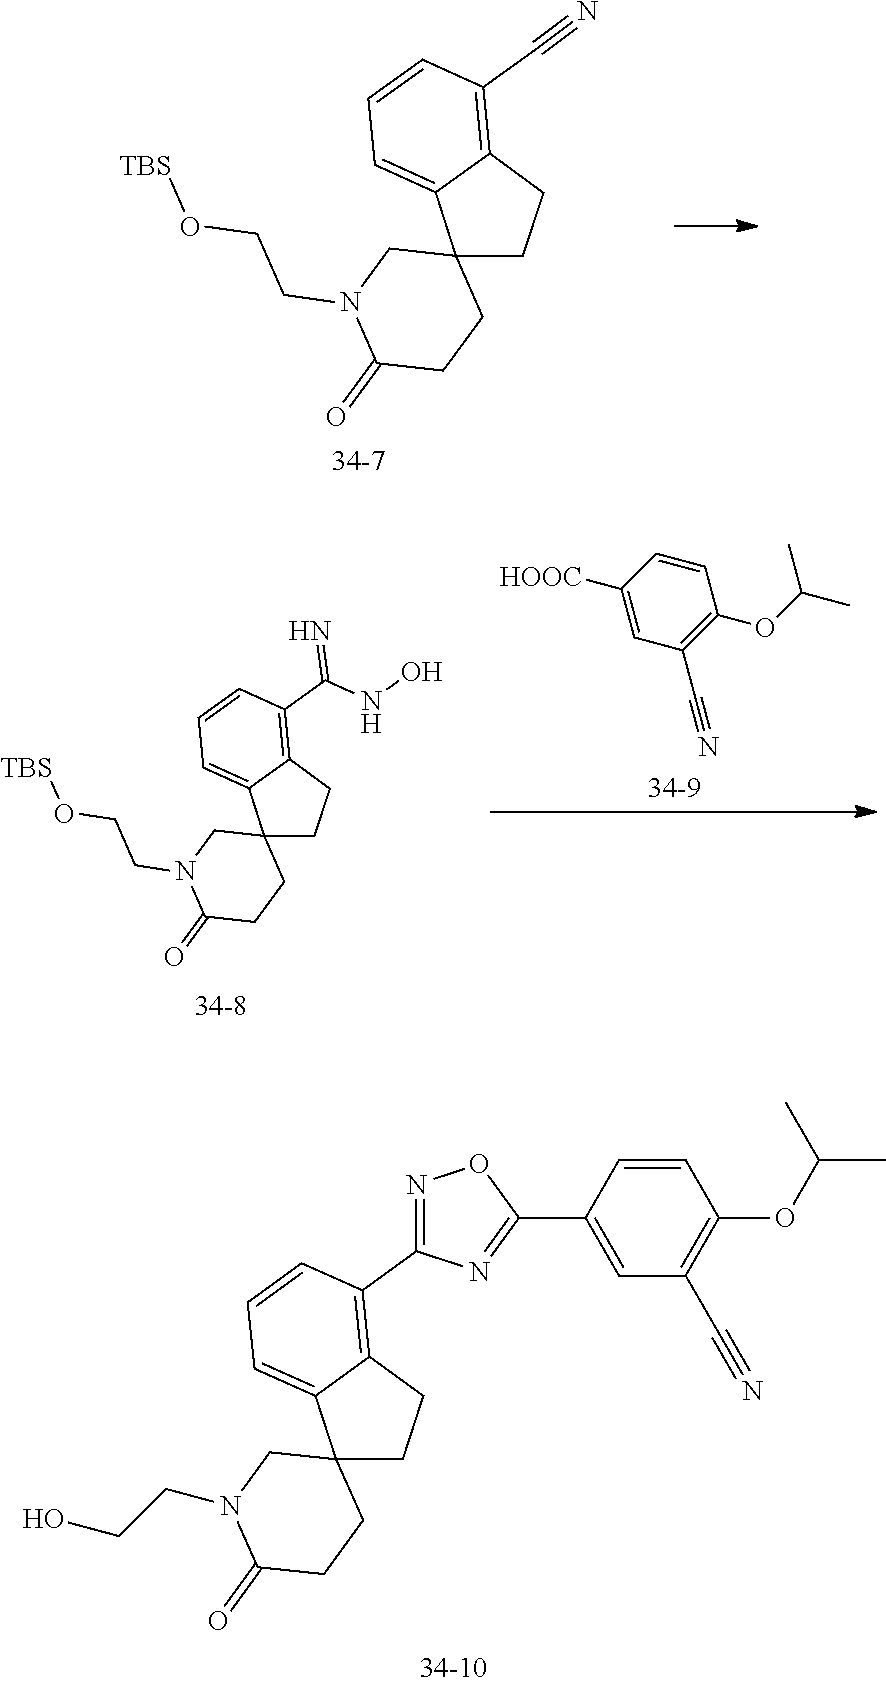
C12=C(C#N)C=CC=C1C1(CC2)CN(CCO[TBS])C(=O)CC1.C1=CC([HOOC])=CC(C#N)=C1OC(C)C.C12=C(C(NO)=N)C=CC=C1C1(CC2)CN(CCO[TBS])C(=O)CC1.C1=CC(C2=NC(C3=C4C(=CC=C3)C3(CC4)CN(CCO)C(=O)CC3)=NO2)=CC(C#N)=C1OC(C)C
